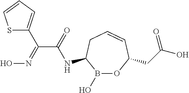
N(C1B(O)OC(CC(O)=O)C=CC1)C(C(=NO)C1=CC=CS1)=O
